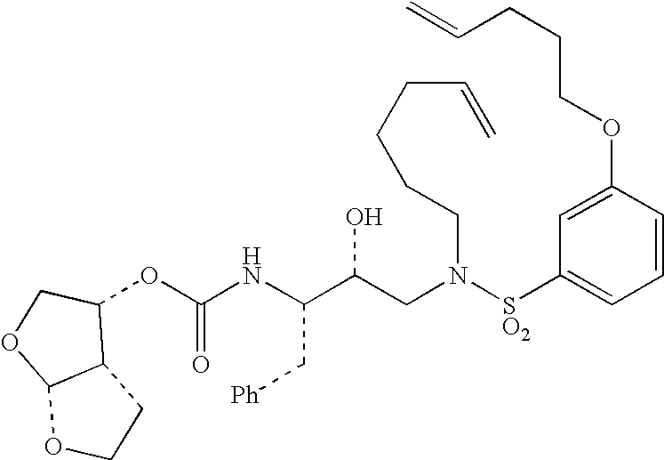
C(NC(C(CN([SO2]C1=CC=CC(OCCCC=C)=C1)CCCCC=C)O)C[Ph])(=O)OC1C2C(OC1)OCC2
